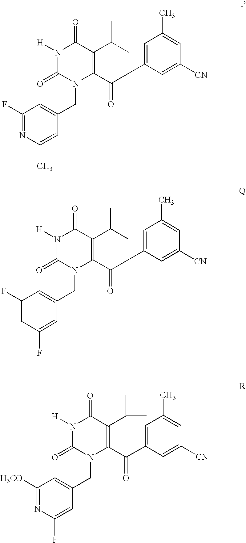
C1(C(C2=CC(C)=CC([CN])=C2)=O)=C(C(C)C)C(=O)N([H])C(=O)N1CC1=CC(F)=NC(C)=C1.C1(C(C2=CC(C)=CC([CN])=C2)=O)=C(C(C)C)C(=O)N([H])C(=O)N1CC1=CC(F)=CC(F)=C1.C1(C(C2=CC(C)=CC([CN])=C2)=O)=C(C(C)C)C(=O)N([H])C(=O)N1CC1=CC([H3CO])=NC(F)=C1
